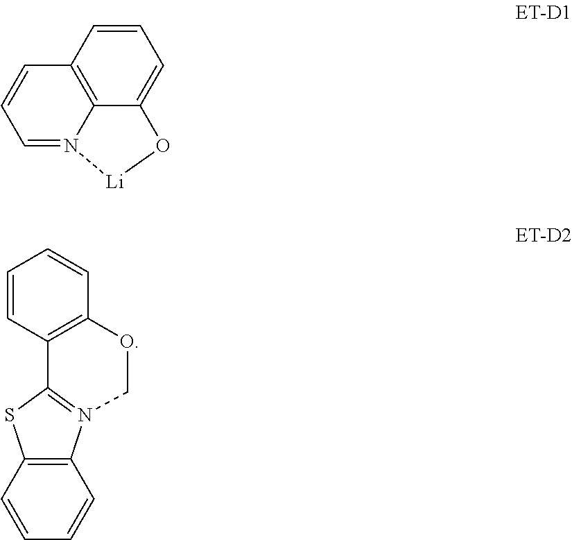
C12=C3C=CC=C1O[Li]N2=CC=C3.C1=CC2=C(C=C1)OCN1=C2SC2=C1C=CC=C2
